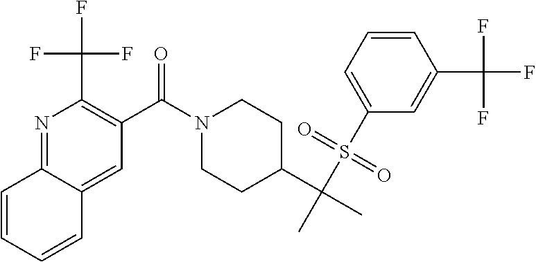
C1(C(=O)N2CCC(C(C)(S(=O)(=O)C3=CC=CC(C(F)(F)F)=C3)C)CC2)=C(C(F)(F)F)N=C2C(=C1)C=CC=C2
